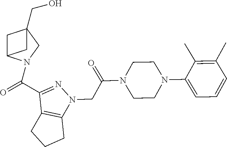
O=C(C1=NN(CC(=O)N2CCN(C3=CC=CC(C)=C3C)CC2)C2=C1CCC2)N1C2CC(CO)(C1)C2
